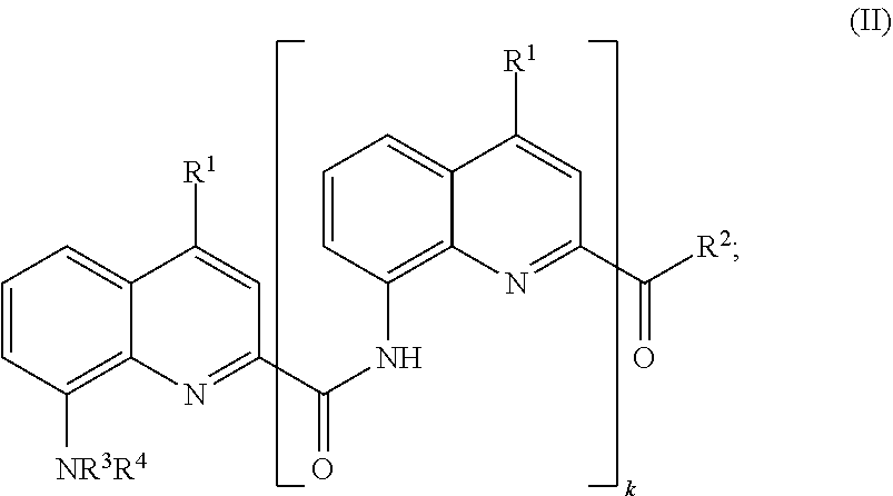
C1=CC([NR3R4])=C2C(=C1)C([R1])=CC(C(NC1=C3C(=CC=C1)C([R1])=CC(C([R2])=O)=N3)=O)=N2
